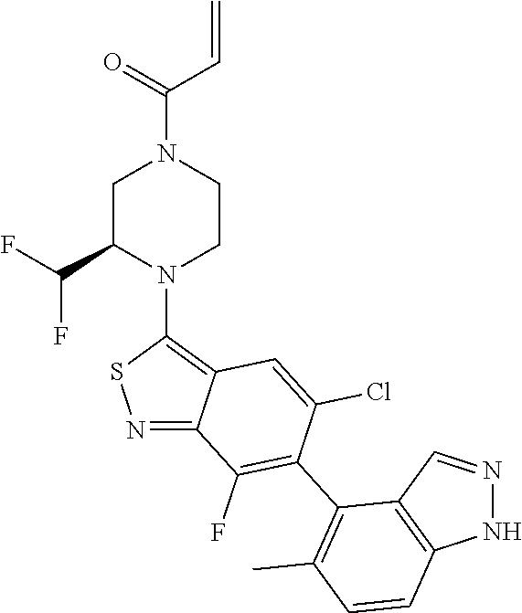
C1C(C(F)F)N(C2=C3C(=NS2)C(F)=C(C2=C(C)C=CC4=C2C=NN4)C(Cl)=C3)CCN1C(=O)C=C
